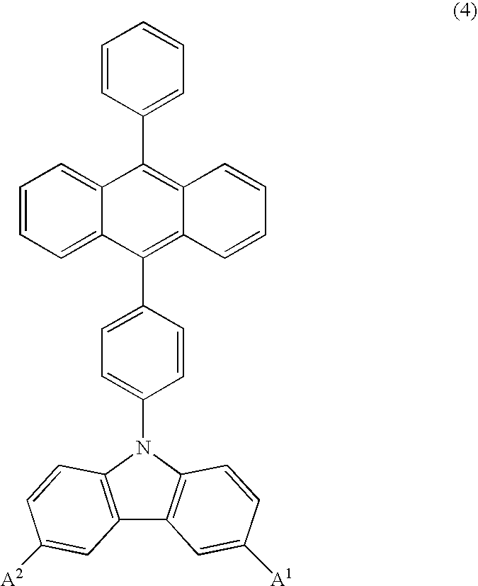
C1=CC(C2=C3C(=C(C4=CC=C(N5C6=C(C7=C5C=CC([A2])=C7)C=C([A1])C=C6)C=C4)C4=CC=CC=C24)C=CC=C3)=CC=C1
